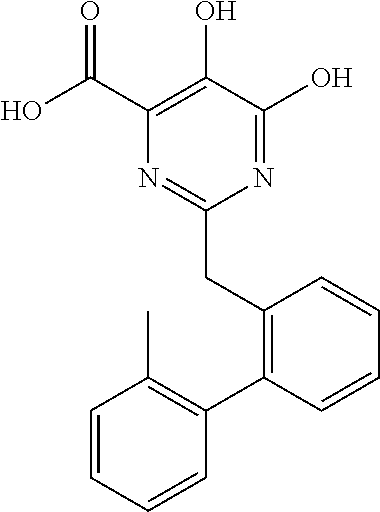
N1=C(O)C(O)=C(C(O)=O)N=C1CC1=C(C2=C(C)C=CC=C2)C=CC=C1
